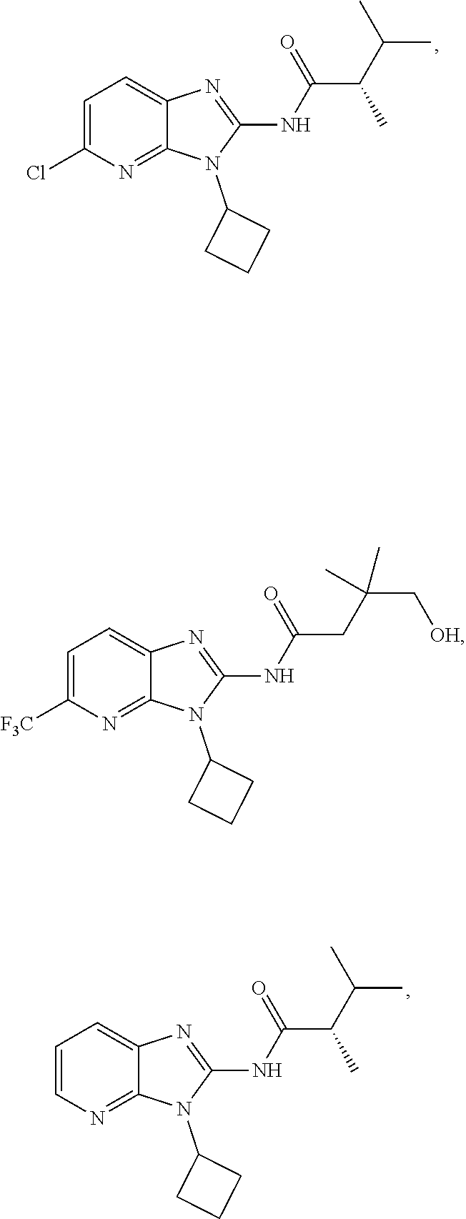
N(C1=NC2=CC=C(Cl)N=C2N1C1CCC1)C(C(C(C)C)C)=O.N(C1=NC2=CC=C([F3C])N=C2N1C1CCC1)C(CC(C[OH])(C)C)=O.N(C1=NC2=CC=CN=C2N1C1CCC1)C(C(C(C)C)C)=O
